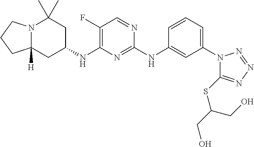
N12C([H])(CC(NC3=C(F)C=NC(NC4=CC(N5C(SC(CO)CO)=NN=N5)=CC=C4)=N3)CC1(C)C)CCC2
